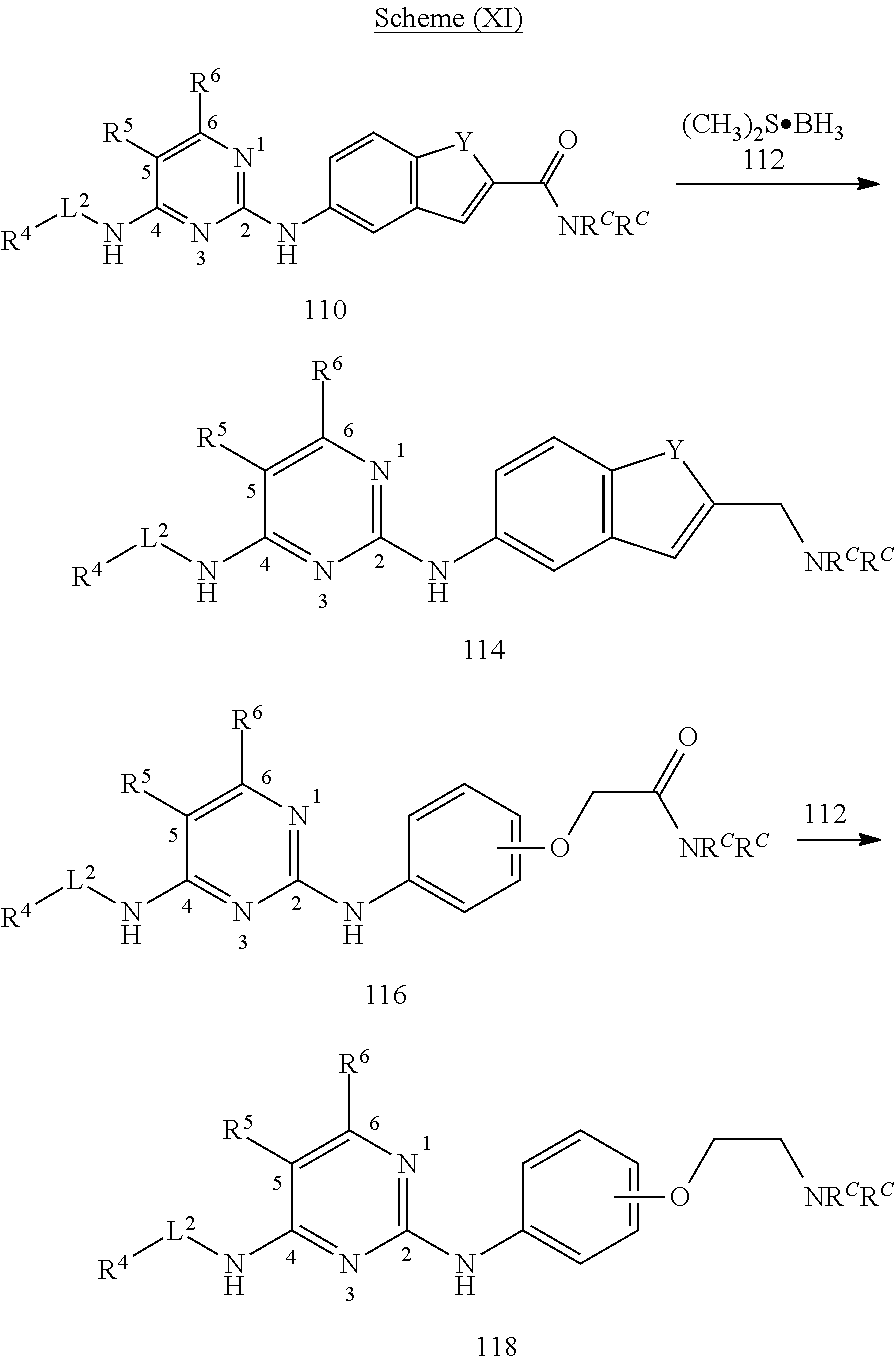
C1([R5])=C([R6])N=C(NC2=CC3=C(C=C2)[Y]C(C[NRCRC])=C3)N=C1N[L2][R4].C1([R5])=C([R6])N=C(NC2=CC=CC=C2)N=C1N[L2][R4].[NRCRC]CCOC.C1([R5])=C([R6])N=C(NC2=CC3=C(C=C2)[Y]C(C([NRCRC])=O)=C3)N=C1N[L2][R4].C1([R5])=C([R6])N=C(NC2=CC=CC=C2)N=C1N[L2][R4].[NRCRC]C(COC)=O
